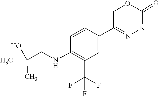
C1(C(F)(F)F)=C(NCC(O)(C)C)C=CC(C2=NNC(=O)OC2)=C1
